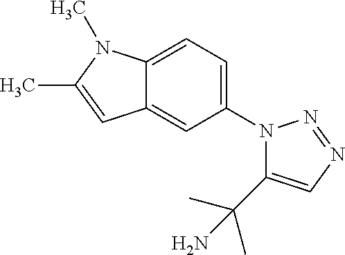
C1(N2C(C(C)(C)N)=CN=N2)=CC=C2C(=C1)C=C(C)N2C
